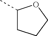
C1(C)CCCO1
